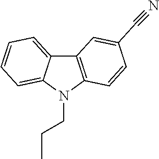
C12=C(N(CCC)C3=CC=CC=C13)C=CC(C#N)=C2
